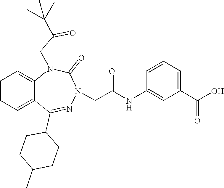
C1=CC=C2C(=C1)N(CC(=O)C(C)(C)C)C(=O)N(CC(NC1=CC(C(O)=O)=CC=C1)=O)N=C2C1CCC(C)CC1
